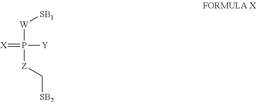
[SB1][W]P([Z]C[SB2])(=[X])[Y]
